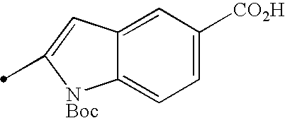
C12=CC([CO2H])=CC=C1[NBoc]C(C)=C2
